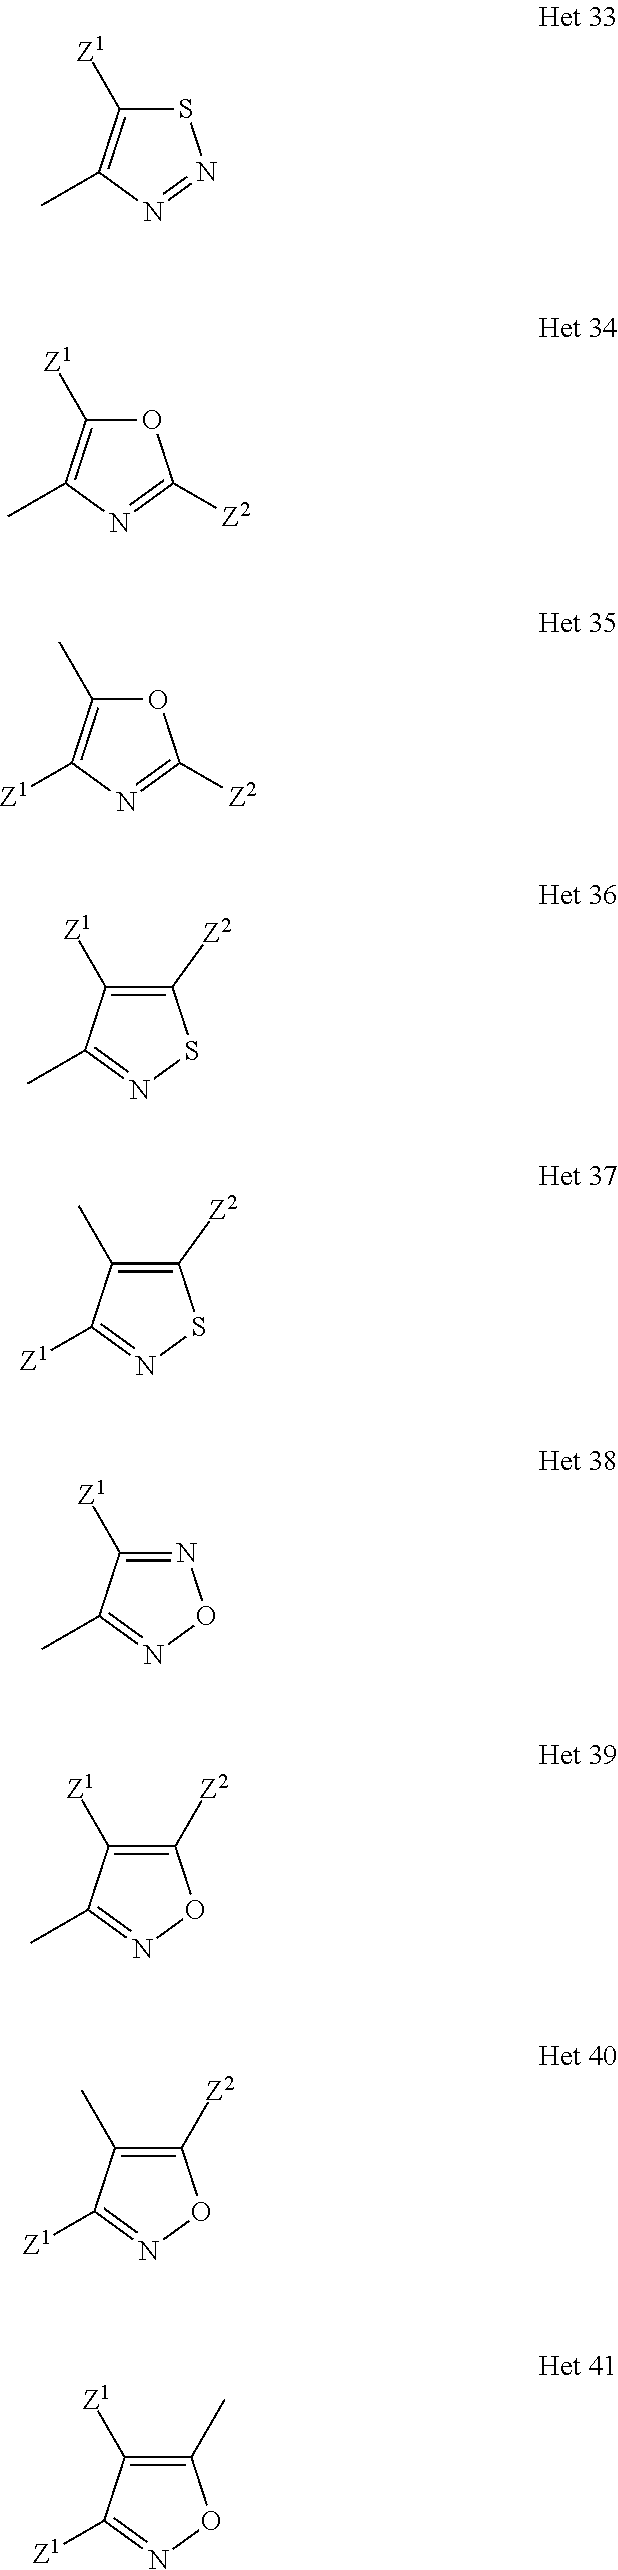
S1C([Z1])=C(C)N=N1.O1C([Z1])=C(C)N=C1[Z2].O1C(C)=C([Z1])N=C1[Z2].C1([Z2])=C([Z1])C(C)=NS1.C1([Z2])=C(C)C([Z1])=NS1.N1=C([Z1])C(C)=NO1.C1([Z2])=C([Z1])C(C)=NO1.C1([Z2])=C(C)C([Z1])=NO1.C1(C)=C([Z1])C([Z1])=NO1
